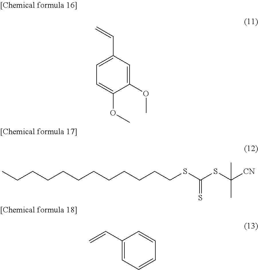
C1(OC)=CC(C=C)=CC=C1OC.CCCCCCCCCCCCSC(SC([CN])(C)C)=S.C1(C=C)=CC=CC=C1
